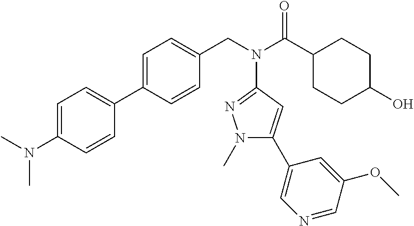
C1=C(C2=CC=C(N(C)C)C=C2)C=CC(CN(C(C2CCC(O)CC2)=O)C2=NN(C)C(C3=CN=CC(OC)=C3)=C2)=C1
